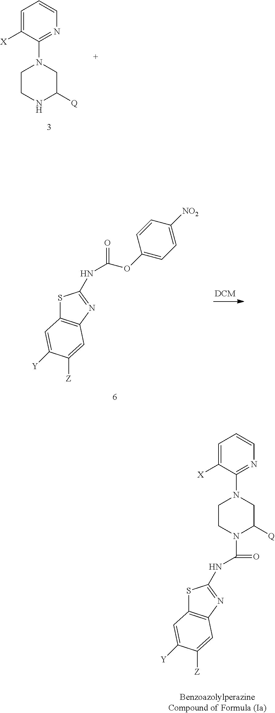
S1C2=C(N=C1NC(N1C([Q])CN(C3=NC=CC=C3[X])CC1)=O)C=C([Z])C([Y])=C2.C1CNC([Q])CN1C1=NC=CC=C1[X].S1C2=C(N=C1NC(=O)OC1=CC=C([NO2])C=C1)C=C([Z])C([Y])=C2
